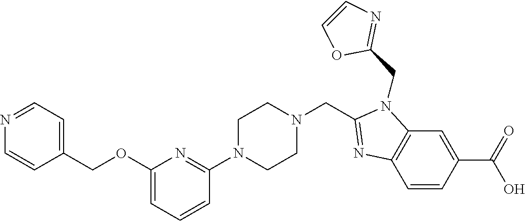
C12=C(C=C(C(=O)O)C=C1)N(CC1=NC=CO1)C(CN1CCN(C3=NC(OCC4=CC=NC=C4)=CC=C3)CC1)=N2
